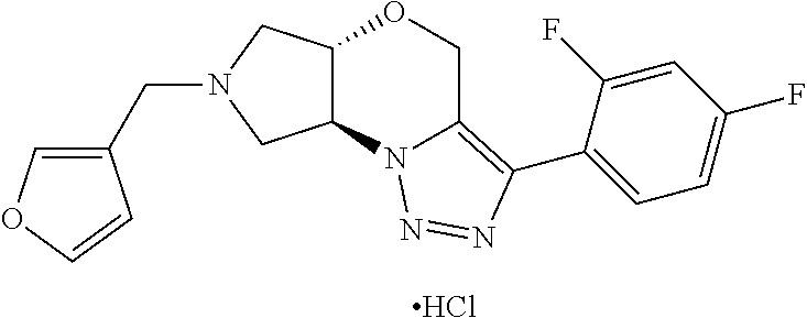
Cl.C(N1CC2C(C1)N1C(=C(C3=CC=C(F)C=C3F)N=N1)CO2)C1=COC=C1
